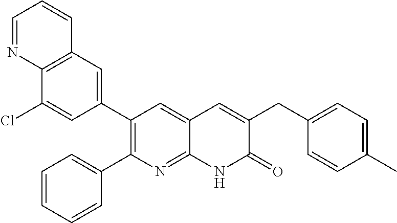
C12=C(C=C(C3=C(C4=CC=CC=C4)N=C4C(=C3)C=C(CC3=CC=C(C)C=C3)C(=O)N4)C=C1Cl)C=CC=N2
